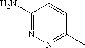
C1(N)=NN=C(C)C=C1
